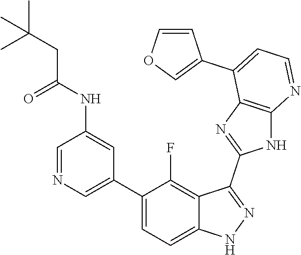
C1=NC=C(C2=CC=C3C(=C2F)C(C2=NC4=C(N2)N=CC=C4C2=COC=C2)=NN3)C=C1NC(CC(C)(C)C)=O
